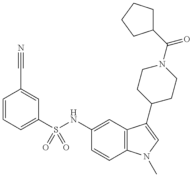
C1(S(NC2=CC3=C(C=C2)N(C)C=C3C2CCN(C(C3CCCC3)=O)CC2)(=O)=O)=CC=CC(C#N)=C1
